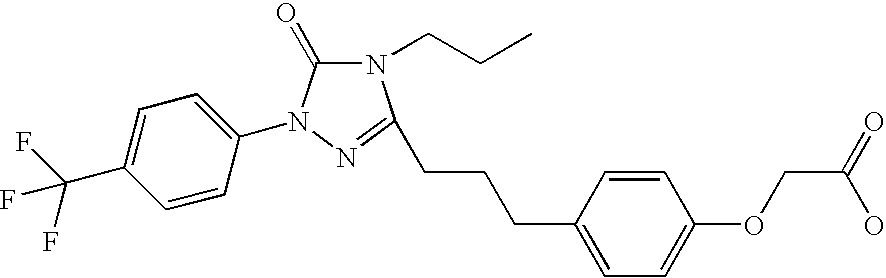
C1=CC(N2C(=O)N(CCC)C(CCCC3=CC=C(OCC(O)=O)C=C3)=N2)=CC=C1C(F)(F)F
